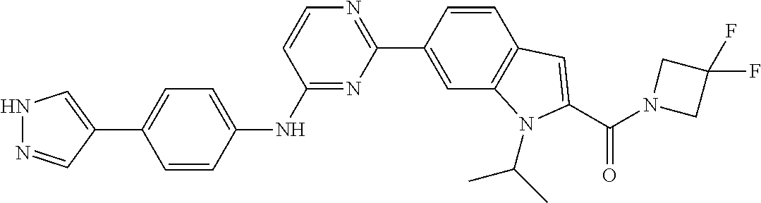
N1=C(NC2=CC=C(C3=CNN=C3)C=C2)C=CN=C1C1=CC2=C(C=C1)C=C(C(=O)N1CC(F)(F)C1)N2C(C)C
